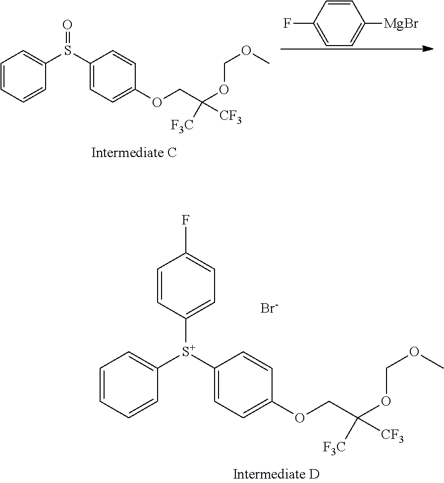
C1=CC=CC(S(C2=CC=C(OCC(OCOC)([CF3])[F3C])C=C2)=O)=C1.C1(F)=CC=C([MgBr])C=C1.C1=CC=CC([S+](C2=CC=C(OCC(OCOC)([CF3])[F3C])C=C2)C2=CC=C(F)C=C2)=C1.[Br-]
